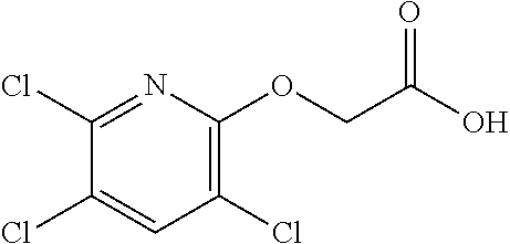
C1(Cl)=NC(OCC(O)=O)=C(Cl)C=C1Cl
